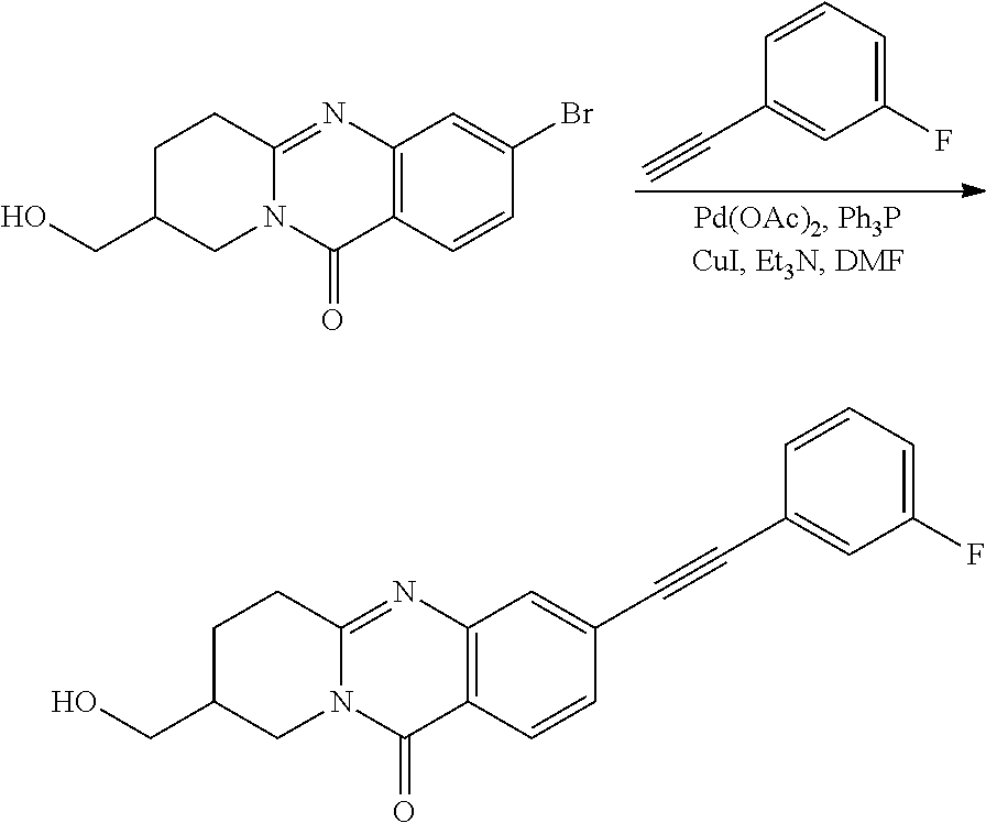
N12C(=NC3=C(C1=O)C=CC(C#CC1=CC(F)=CC=C1)=C3)CCC(CO)C2.C1C(CO)CN2C(=NC3=C(C2=O)C=CC(Br)=C3)C1.C1(C#C)=CC(F)=CC=C1
